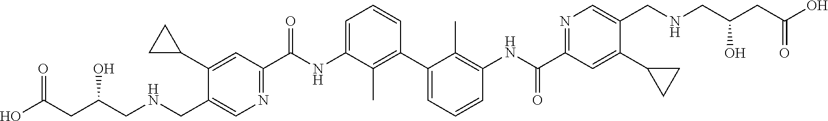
C1(C2CC2)=CC(C(NC2=CC=CC(C3=CC=CC(NC(C4=NC=C(CNCC(CC(O)=O)O)C(C5CC5)=C4)=O)=C3C)=C2C)=O)=NC=C1CNCC(CC(O)=O)O
